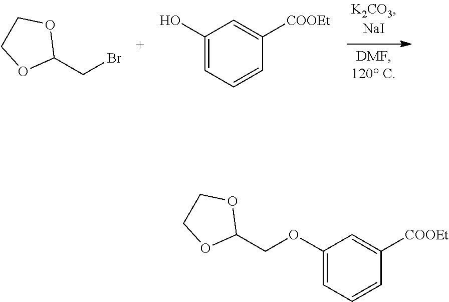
BrCC1OCCO1.C1(O)=CC=CC([COOEt])=C1.C1(OCC2OCCO2)=CC=CC([COOEt])=C1
